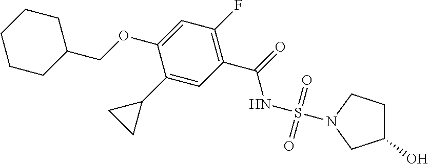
C1(C2CC2)=CC(C(NS(=O)(=O)N2CCC(O)C2)=O)=C(F)C=C1OCC1CCCCC1
